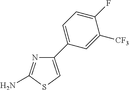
C1(C2=CC=C(F)C([CF3])=C2)=CSC(N)=N1
